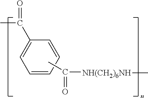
C1=CC=CC=C1C(=O)C.CC(=O)[NH(CH2)6NH]C
